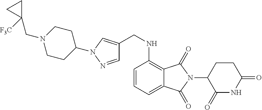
C(C1([F3C])CC1)N1CCC(N2C=C(CNC3=C4C(=CC=C3)C(=O)N(C3C(=O)NC(=O)CC3)C4=O)C=N2)CC1
